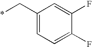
C1(C*)=CC=C(F)C(F)=C1
